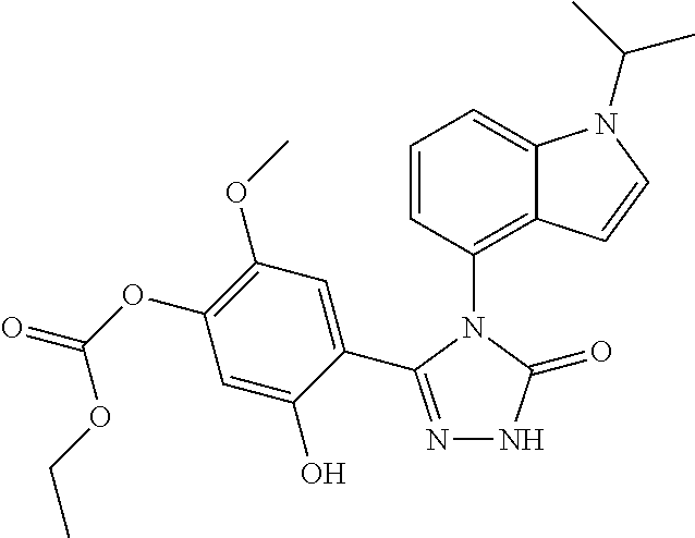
C1=CC(N2C(C3=CC(OC)=C(OC(=O)OCC)C=C3O)=NNC2=O)=C2C(=C1)N(C(C)C)C=C2
